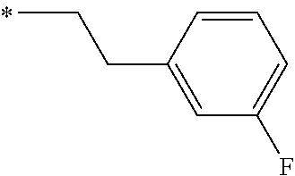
C(C)CC1=CC(F)=CC=C1
